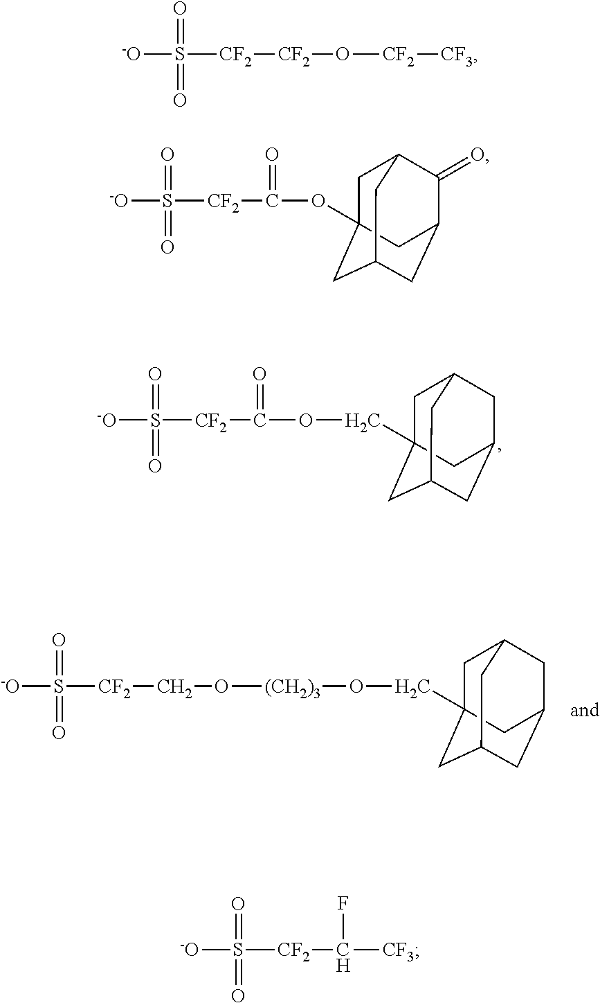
[-O]S([CF2]C(OCC12CC3CC(CC(C1)C3)C2)=O)(=O)=O.[-O]S([CF2]CO[(CH2)3]OCC12CC3CC(CC(C1)C3)C2)(=O)=O.[-O]S([CF2][CF2]O[CF2][CF3])(=O)=O.[-O]S([CF2]C(OC12CC3C(=O)C(CC(C1)C3)C2)=O)(=O)=O.[-O]S([CF2]C(F)[CF3])(=O)=O
